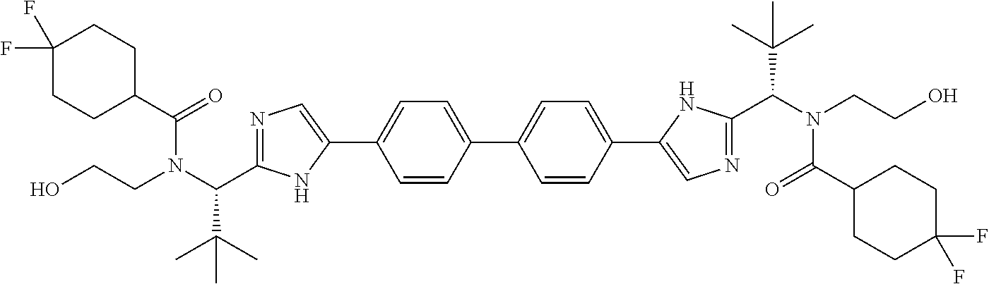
N1=C(C(N(CCO)C(C2CCC(F)(F)CC2)=O)C(C)(C)C)NC(C2=CC=C(C3=CC=C(C4=CN=C(C(N(CCO)C(=O)C5CCC(F)(F)CC5)C(C)(C)C)N4)C=C3)C=C2)=C1
